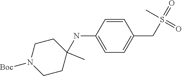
C1=CC(NC2(C)CCN([Boc])CC2)=CC=C1CS(=O)(C)=O
